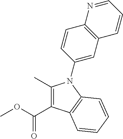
C1(C)=C(C(OC)=O)C2=C(C=CC=C2)N1C1=CC2=C(C=C1)N=CC=C2
